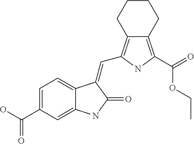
C1=C(C(O)=O)C=C2C(=C1)C(=CC1=C3C(=C(C(=O)OCC)N1)CCCC3)C(=O)N2
